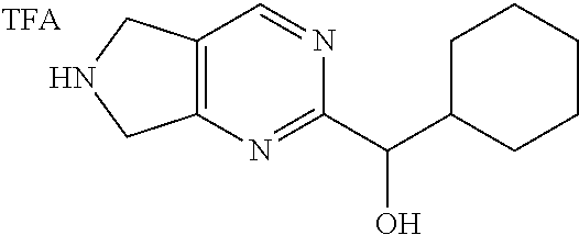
C12=C(C=NC(C(C3CCCCC3)O)=N1)CNC2
